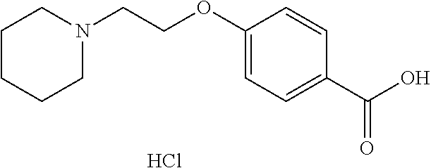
C1(OCCN2CCCCC2)=CC=C(C(O)=O)C=C1.Cl
